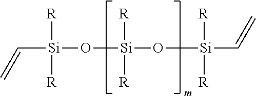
C([Si](O[Si](O[Si](C=C)([R])[R])([R])[R])([R])[R])=C
